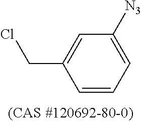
C1=C(CCl)C=CC=C1[N3]
